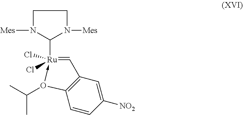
[Mes]N1C([Ru]2(Cl)(Cl)-O(C(C)C)C3=C(C=2)C=C([NO2])C=C3)N([Mes])CC1
